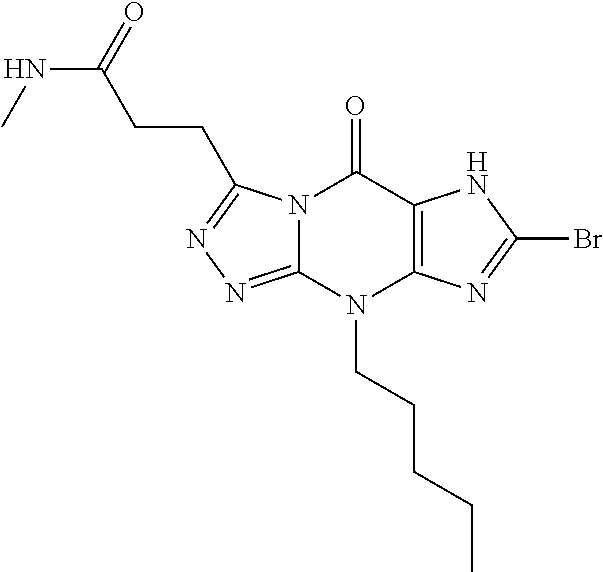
N12C(=NN=C1CCC(NC)=O)N(CCCCC)C1=C(C2=O)NC(Br)=N1
